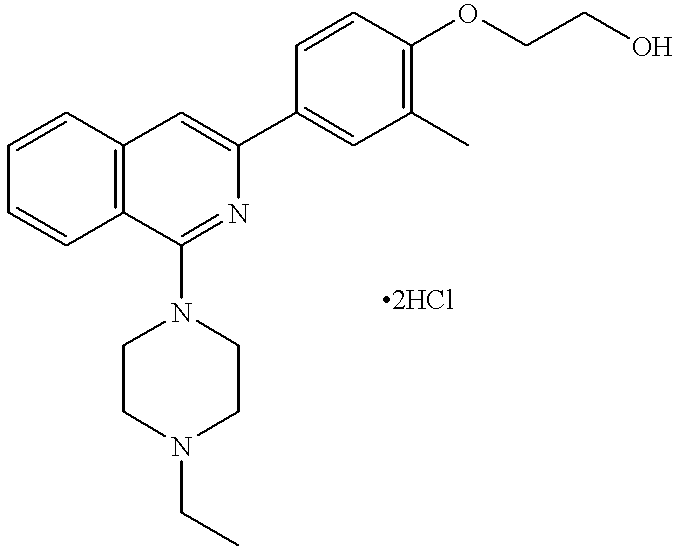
C1=CC2=C(C=C1)C=C(C1=CC(C)=C(OCCO)C=C1)N=C2N1CCN(CC)CC1
